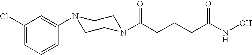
C1(Cl)=CC=CC(N2CCN(C(CCCC(NO)=O)=O)CC2)=C1
